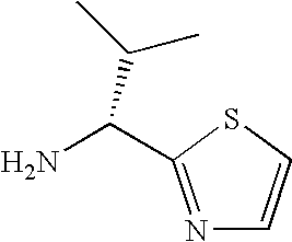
N1=C(C(N)C(C)C)SC=C1
